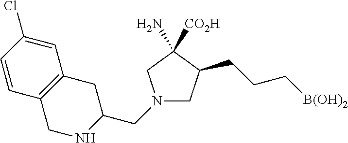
C1C(CCC[B(OH)2])C([CO2H])(N)CN1CC1NCC2=C(C=C(Cl)C=C2)C1
